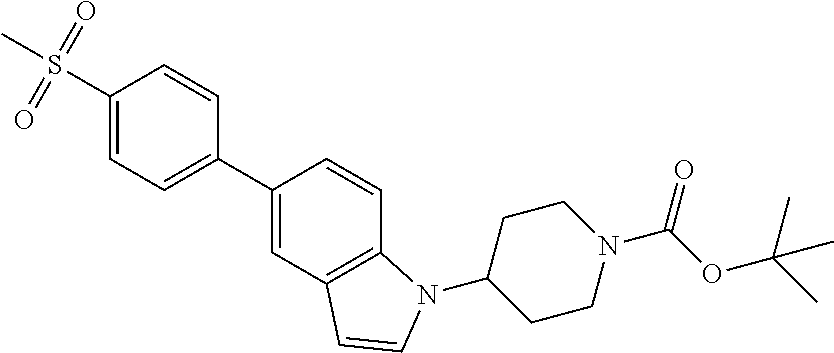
C12=C(C=C(C3=CC=C(S(C)(=O)=O)C=C3)C=C1)C=CN2C1CCN(C(OC(C)(C)C)=O)CC1
